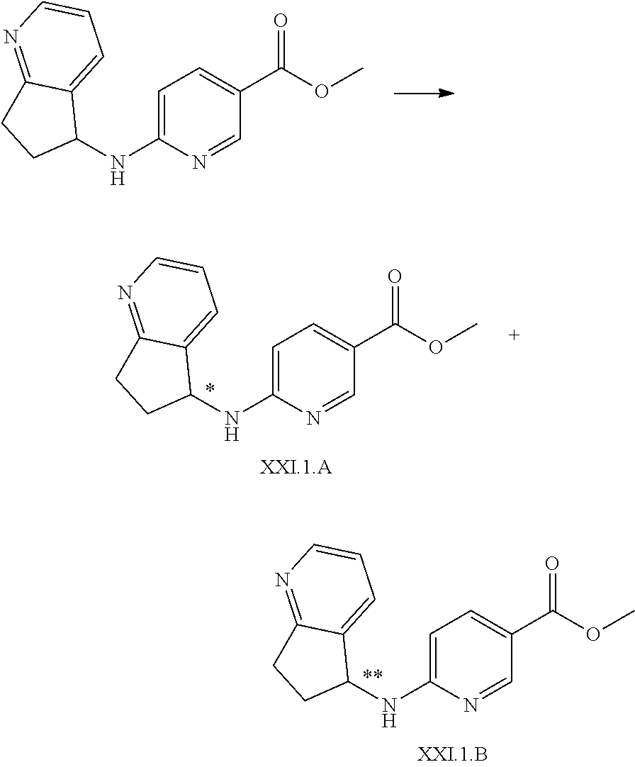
C1=C(NC2C3=CC=CN=C3CC2)N=CC(C(OC)=O)=C1.C1=C(NC2C3=CC=CN=C3CC2)N=CC(C(OC)=O)=C1.C1=C(NC2C3=CC=CN=C3CC2)N=CC(C(OC)=O)=C1
